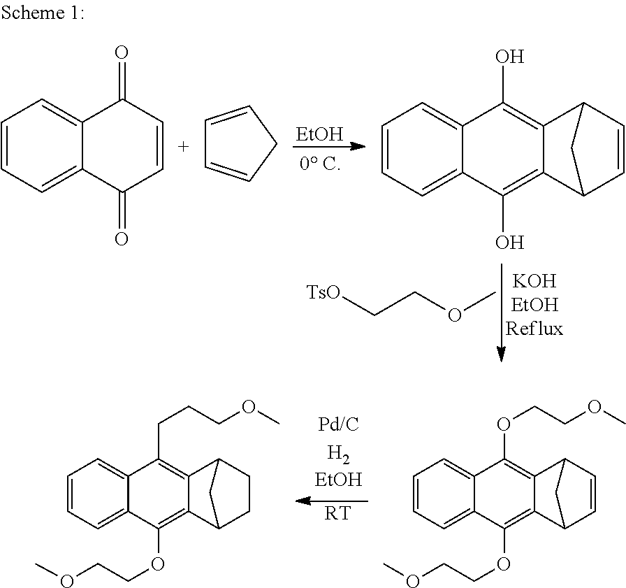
[EtOH].COCC[TsO].C1=CC=C2C(=C1)C(=O)C=CC2=O.C1=CCC=C1.C1=CC=C2C(=C1)C(O)=C1C(=C2O)C2C=CC1C2.[RT].C1=CC=C2C(=C1)C(OCCOC)=C1C(=C2OCCOC)C2C=CC1C2.C1=CC=C2C(=C1)C(CCCOC)=C1C(=C2OCCOC)C2CCC1C2
